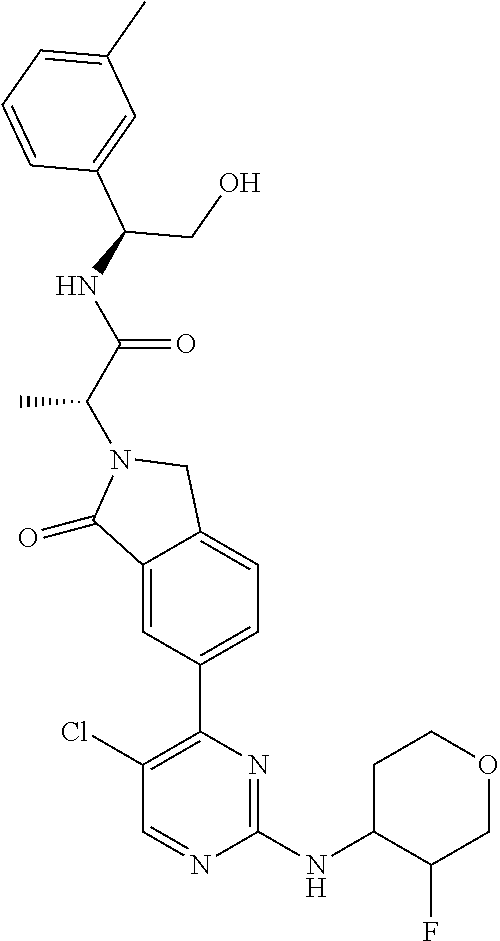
C1(=O)C2=CC(C3=C(Cl)C=NC(NC4C(F)COCC4)=N3)=CC=C2CN1C(C(=O)NC(C1=CC(C)=CC=C1)CO)C
